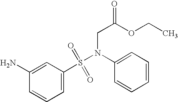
N(S(C1=CC=CC(N)=C1)(=O)=O)(C1=CC=CC=C1)CC(=O)OCC
